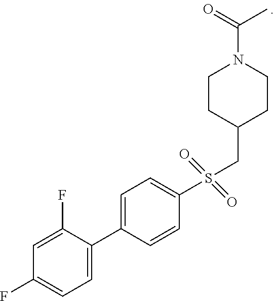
C1=C(F)C(C2=CC=C(S(=O)(=O)CC3CCN(C(C)=O)CC3)C=C2)=CC=C1F
